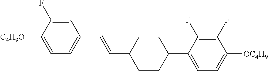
C1=C(F)C([C4H9O])=CC=C1C=CC1CCC(C2=CC=C([OC4H9])C(F)=C2F)CC1
